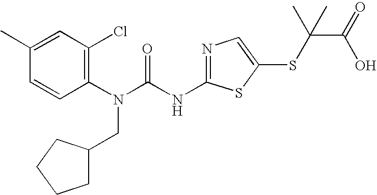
C1(C)=CC(Cl)=C(N(C(NC2=NC=C(SC(C(O)=O)(C)C)S2)=O)CC2CCCC2)C=C1
